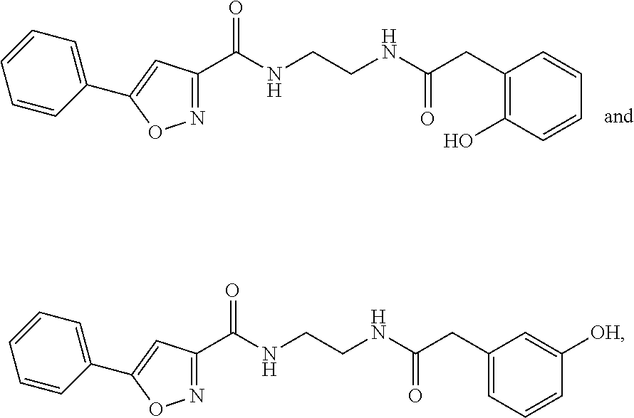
N1=C(C(NCCNC(CC2=CC=CC([OH])=C2)=O)=O)C=C(C2=CC=CC=C2)O1.N1=C(C(NCCNC(CC2=C(O)C=CC=C2)=O)=O)C=C(C2=CC=CC=C2)O1
